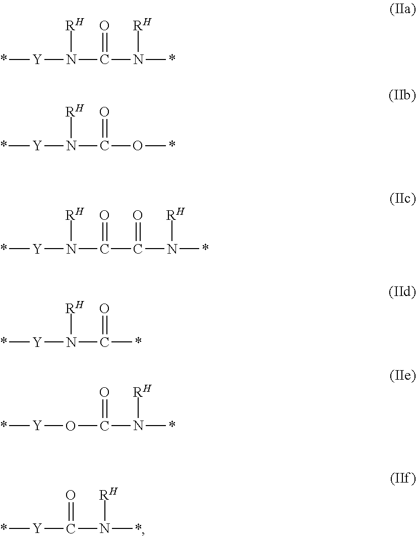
*[Y]N([RH])C(N([RH])*)=O.*[Y]N([RH])C(O*)=O.*[Y]N([RH])C(=O)C(=O)N([RH])*.*[Y]N([RH])C(*)=O.*[Y]OC(=O)N([RH])*.*[Y]C(=O)N(*)[RH]
